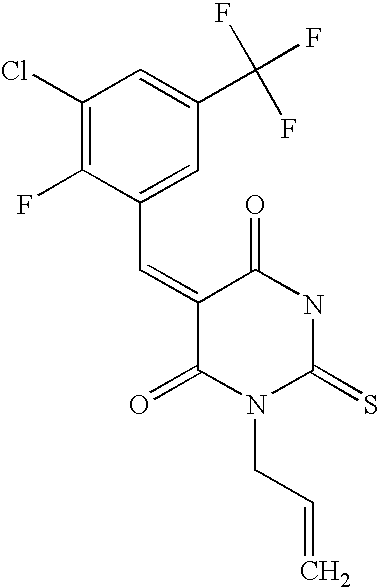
C1(Cl)=C(F)C(C=C2C(=O)N(CC=C)C(=S)NC2=O)=CC(C(F)(F)F)=C1
